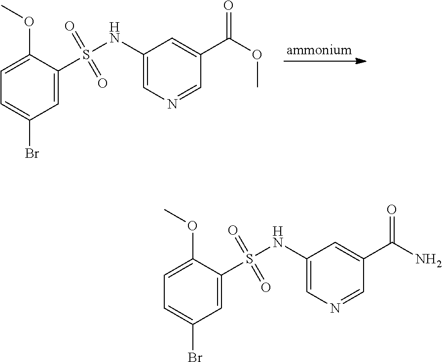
[ammonium].C1=C(OC)C(S(=O)(=O)NC2=CN=CC(C(=O)OC)=C2)=CC(Br)=C1.C1=C(OC)C(S(=O)(=O)NC2=CN=CC(C(=O)N)=C2)=CC(Br)=C1
